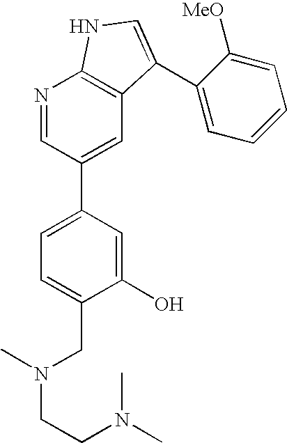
C1(O)=CC(C2=CC3=C(N=C2)NC=C3C2=CC=CC=C2[MeO])=CC=C1CN(CCN(C)C)C
